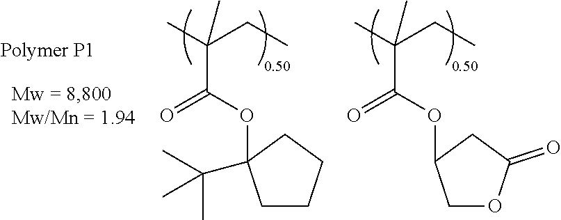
C1CCCC1(C(C)(C)C)OC(C(C)(CC)C)=O.C1OC(=O)CC1OC(C(C)(CC)C)=O
